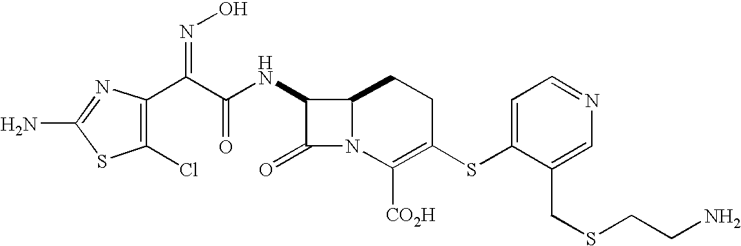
C1(C(C(NC2C(=O)N3C2CCC(SC2=CC=NC=C2CSCCN)=C3[CO2H])=O)=NO)=C(Cl)SC(N)=N1
